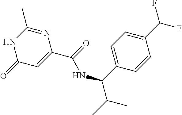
N1C(=O)C=C(C(=O)NC(C2=CC=C(C(F)F)C=C2)C(C)C)N=C1C
